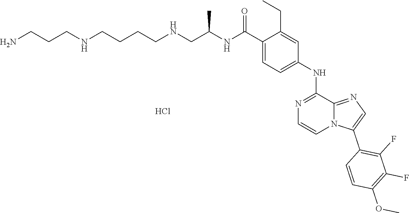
C1(C(NC(CNCCCCNCCCN)C)=O)=CC=C(NC2=NC=CN3C2=NC=C3C2=C(F)C(F)=C(OC)C=C2)C=C1CC.Cl
